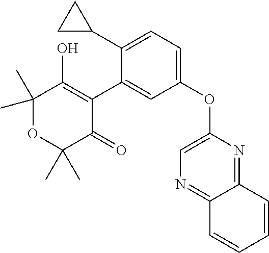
C1(C2CC2)=CC=C(OC2=CN=C3C(=N2)C=CC=C3)C=C1C1=C(O)C(C)(C)OC(C)(C)C1=O
